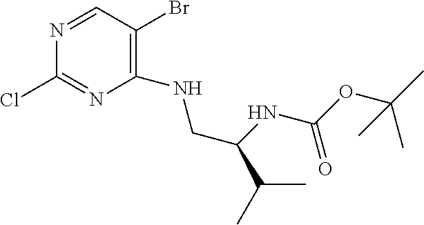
C1(NCC(NC(OC(C)(C)C)=O)C(C)C)=C(Br)C=NC(Cl)=N1
